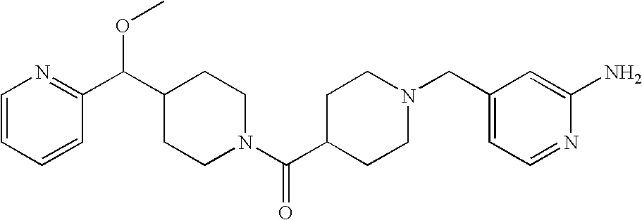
C1=CC=CC(C(C2CCN(C(C3CCN(CC4=CC=NC(N)=C4)CC3)=O)CC2)OC)=N1
